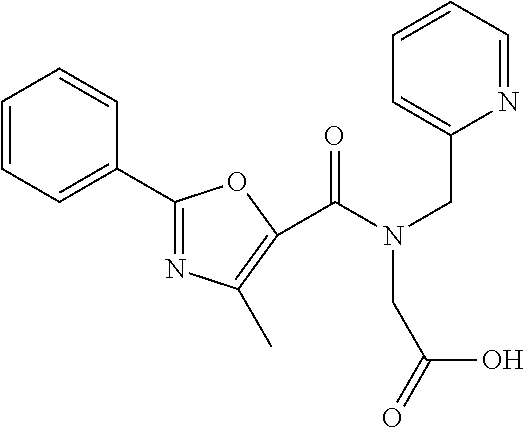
C1=CC=C(C2=NC(C)=C(C(N(CC3=CC=CC=N3)CC(=O)O)=O)O2)C=C1
